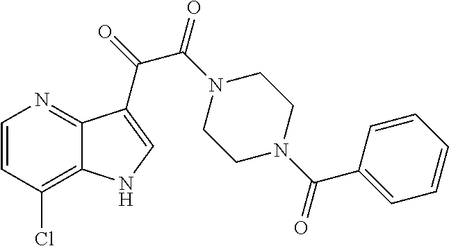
C1=CC(Cl)=C2C(=N1)C(C(=O)C(N1CCN(C(C3=CC=CC=C3)=O)CC1)=O)=CN2
